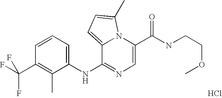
C1=C(C(NCCOC)=O)N2C(=CC=C2C)C(NC2=CC=CC(C(F)(F)F)=C2C)=N1.Cl
